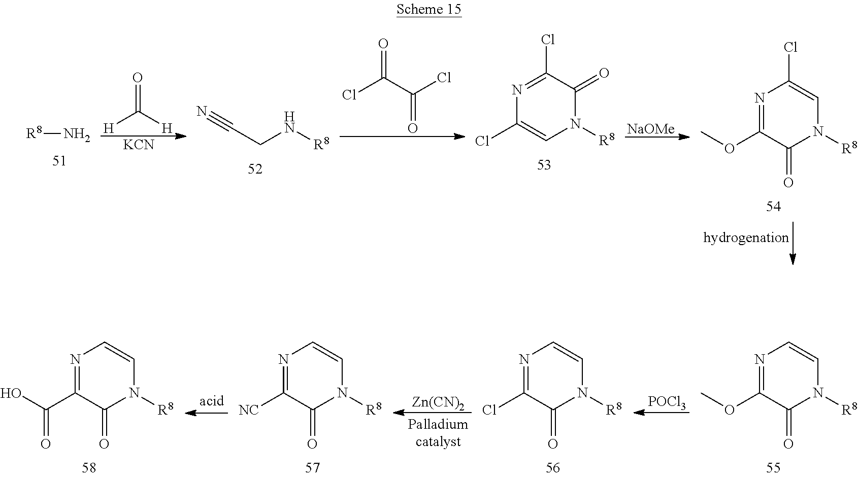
[H]C([H])=O.[KCN].ClC(C(Cl)=O)=O.[NaOMe].[R8]N.C(CN[R8])#N.N1=C(Cl)C(=O)N([R8])C=C1Cl.N1=C(OC)C(=O)N([R8])C=C1Cl.[POCl3].N1=C(OC)C(=O)N([R8])C=C1.N1=C(Cl)C(=O)N([R8])C=C1.[Zn(CN)2].N1=C([NC])C(=O)N([R8])C=C1.N1=C(C(O)=O)C(=O)N([R8])C=C1
